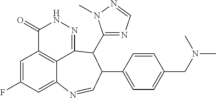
C1=C(F)C=C2C3=C1C(=O)NN=C3C(C1=NC=NN1C)C(C1=CC=C(CN(C)C)C=C1)C=N2
